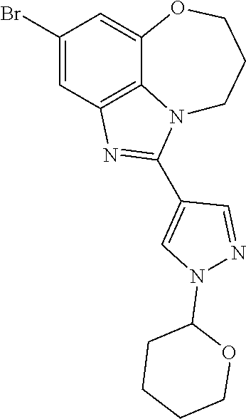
C1(Br)=CC2=C3C(=C1)OCCCN3C(C1=CN(C3CCCCO3)N=C1)=N2
